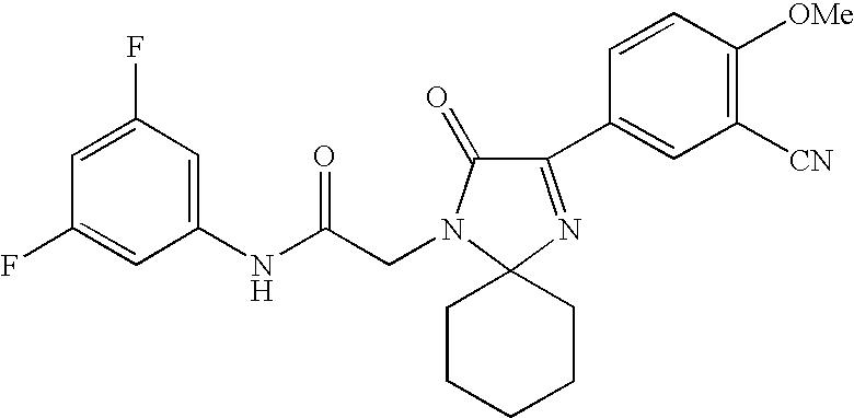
C1(NC(CN2C(=O)C(C3=CC([CN])=C([OMe])C=C3)=NC23CCCCC3)=O)=CC(F)=CC(F)=C1
